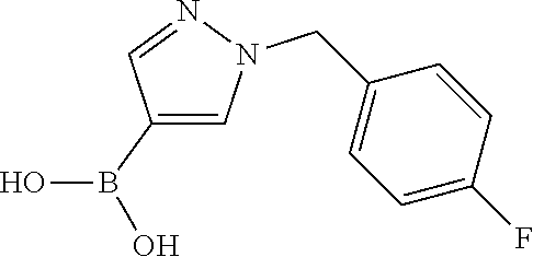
C1(B(O)O)=CN(CC2=CC=C(F)C=C2)N=C1
